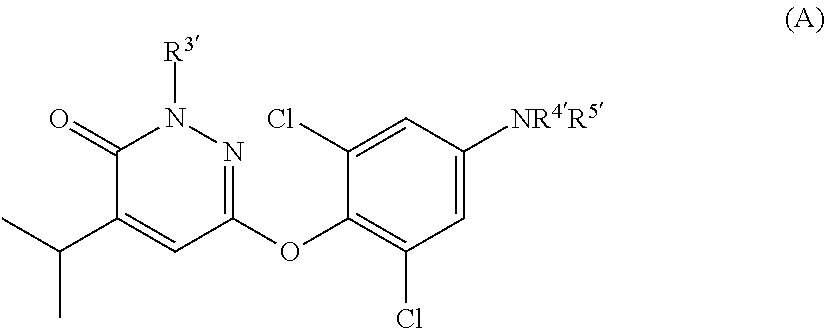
CC(C1=CC(OC2=C(Cl)C=C([NR4R5])C=C2Cl)=NN([R3])C1=O)C
